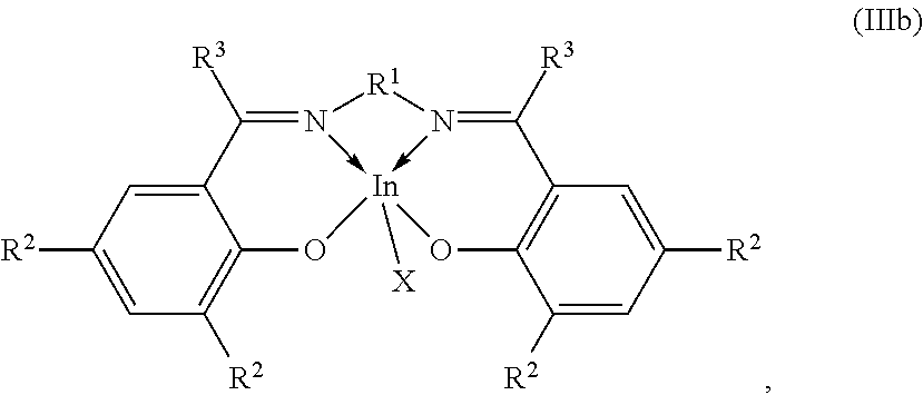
C12=CC([R2])=CC([R2])=C1O[In]13([X])-N(=C2[R3])[R1]N->1=C([R3])C1=C(O3)C([R2])=CC([R2])=C1
